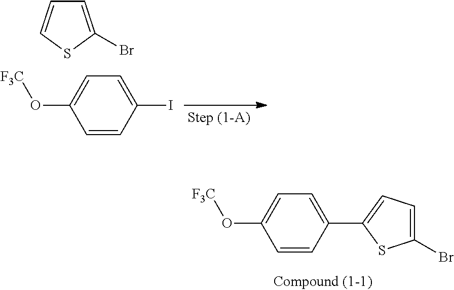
C1=C(C2=CC=C(Br)S2)C=CC(O[F3C])=C1.C1=C(I)C=CC(O[F3C])=C1.C1=C(Br)SC=C1
